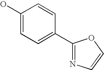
OC1=CC=C(C2=NC=CO2)C=C1
